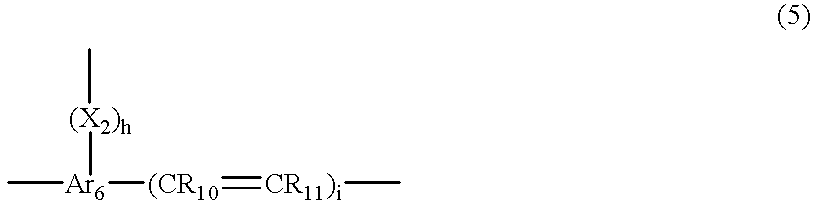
C[(X2)h][Ar6](C)[(CR10]=[CR11)i]C
